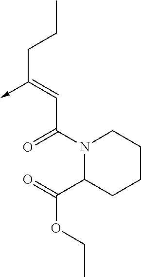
C(C(N1C(C(=O)OCC)CCCC1)=O)=C(CCC)->C
